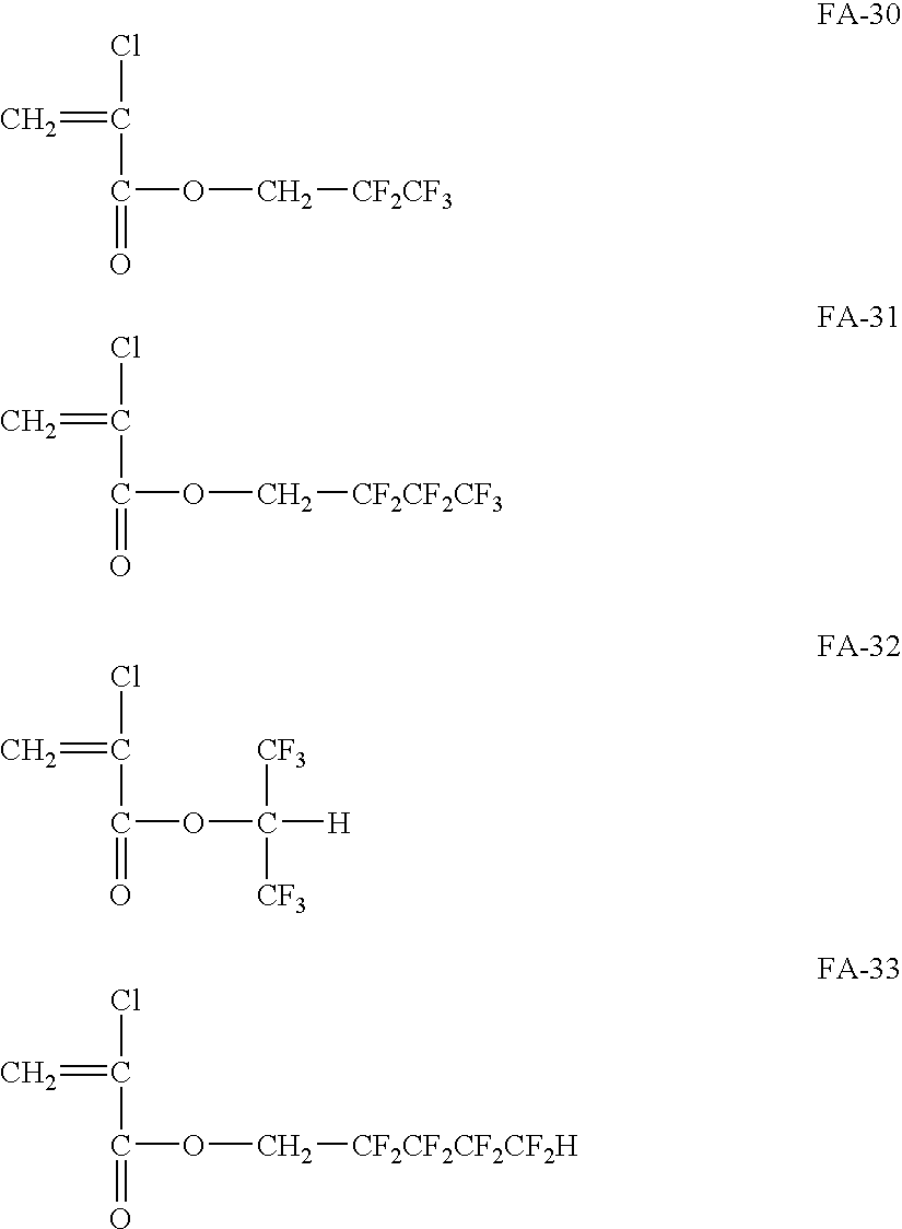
ClC(C(=O)OC[CF2CF3])=C.ClC(C(=O)OC[CF2CF2CF3])=C.ClC(C(=O)OC([H])([CF3])[CF3])=C.ClC(C(=O)OC[CF2CF2CF2CF2H])=C
